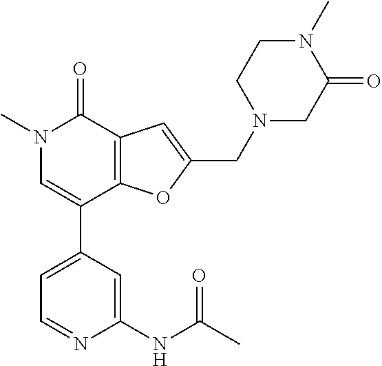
C1(NC(C)=O)=CC(C2=CN(C)C(=O)C3=C2OC(CN2CC(=O)N(C)CC2)=C3)=CC=N1
